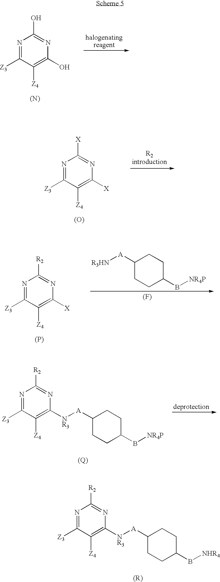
N1=C([Z3])C([Z4])=C([NR3][A]C2CCC(B[NHR4])CC2)N=C1[R2].N1=C([Z3])C([Z4])=C(O)N=C1O.[(N)].N1=C([Z3])C([Z4])=C([X])N=C1[X].[(O)].N1=C([Z3])C([Z4])=C([X])N=C1[R2].[(P)].[(F)].C1([A][R3HN])CCC(B[NR4P])CC1.N1=C([Z3])C([Z4])=C([NR3][A]C2CCC(B[NR4P])CC2)N=C1[R2]
